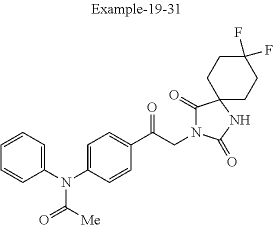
C1(C(CN2C(=O)C3(NC2=O)CCC(F)(F)CC3)=O)=CC=C(N(C2=CC=CC=C2)C(=O)[Me])C=C1
